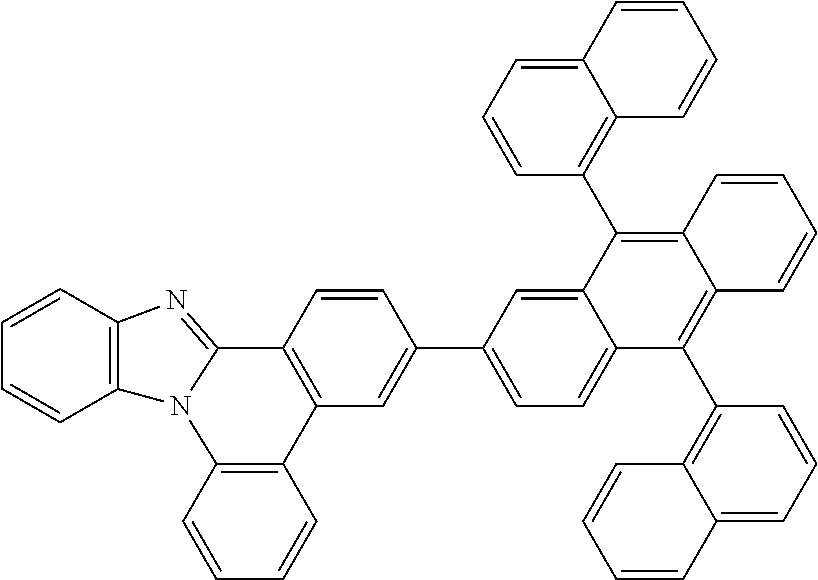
C1=CC2=C(C=C1)N1C(=NC3=C1C=CC=C3)C1=C2C=C(C2=CC=C3C(=C2)C(C2=C4C(=CC=C2)C=CC=C4)=C2C(=C3C3=C4C(=CC=C3)C=CC=C4)C=CC=C2)C=C1
